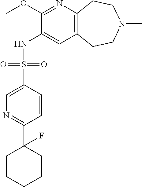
C12=C(CCN(C)CC1)C=C(NS(C1=CN=C(C3(F)CCCCC3)C=C1)(=O)=O)C(OC)=N2
